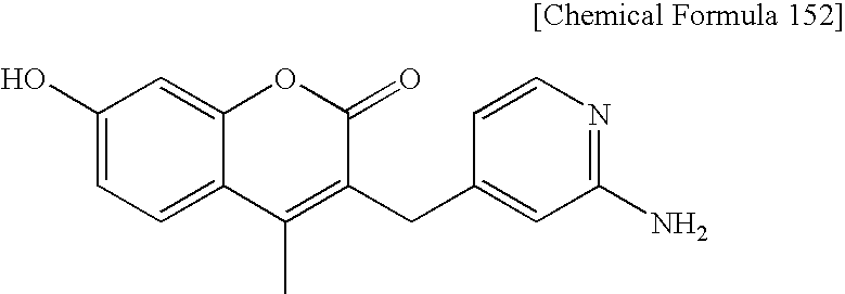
C1=C(O)C=C2C(=C1)C(C)=C(CC1=CC(N)=NC=C1)C(=O)O2
